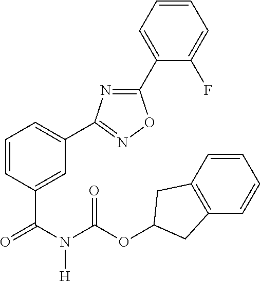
C1=C(C(N(C(OC2CC3=C(C=CC=C3)C2)=O)[H])=O)C=CC=C1C1=NOC(C2=CC=CC=C2F)=N1
